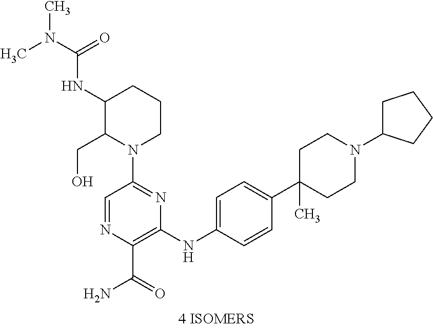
C1=NC(C(=O)N)=C(NC2=CC=C(C3(C)CCN(C4CCCC4)CC3)C=C2)N=C1N1CCCC(NC(N(C)C)=O)C1CO
